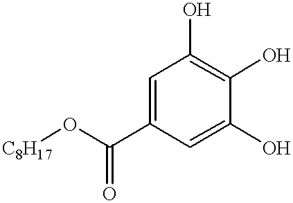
C1=C(O)C(O)=C(O)C=C1C(O[C8H17])=O
